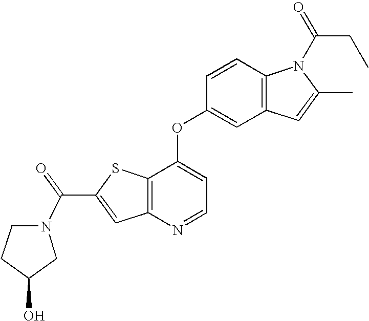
C12=C(C(OC3=CC4=C(C=C3)N(C(=O)CC)C(C)=C4)=CC=N1)SC(C(=O)N1CCC(O)C1)=C2
